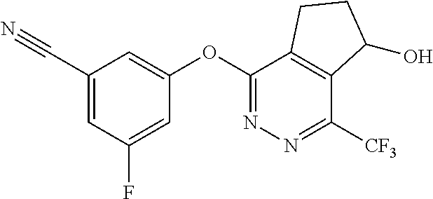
O(C1=NN=C([CF3])C2=C1CCC2O)C1=CC(C#N)=CC(F)=C1
